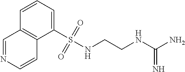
C1(S(NCCNC(=N)N)(=O)=O)=CC=CC2=C1C=CN=C2
